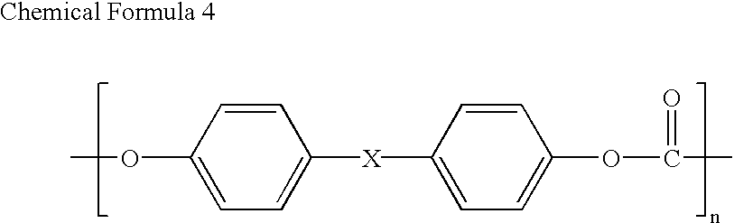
COC1=CC=C([X]C2=CC=C(OC(=O)C)C=C2)C=C1
